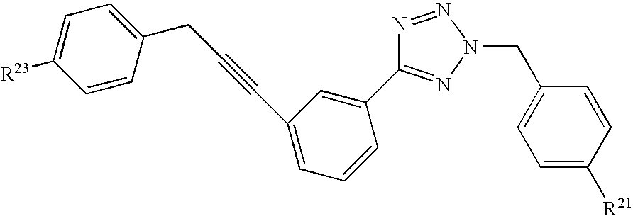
C1=C([R23])C=CC(CC#CC2=CC=CC(C3=NN(CC4=CC=C([R21])C=C4)N=N3)=C2)=C1
